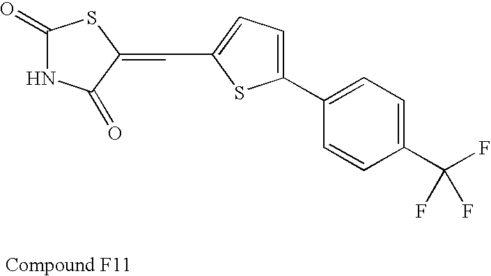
C(=C1C(=O)NC(=O)S1)C1=CC=C(C2=CC=C(C(F)(F)F)C=C2)S1
